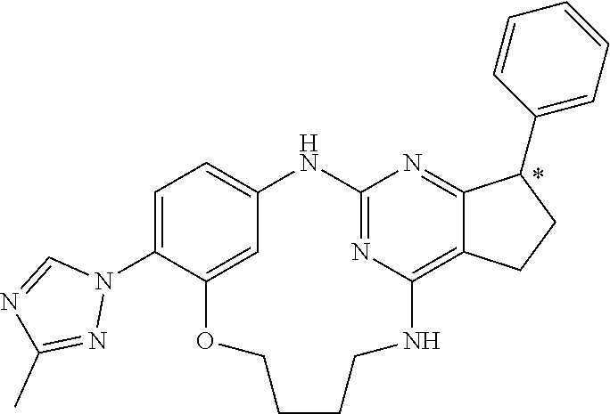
C1=C(N2C=NC(C)=N2)C2=CC(=C1)NC1=NC(=C3C(=N1)C(C1=CC=CC=C1)CC3)NCCCCO2
